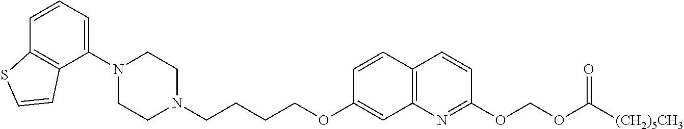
C1(N2CCN(CCCCOC3=CC4=C(C=C3)C=CC(OCOC([(CH2)5CH3])=O)=N4)CC2)=CC=CC2=C1C=CS2
